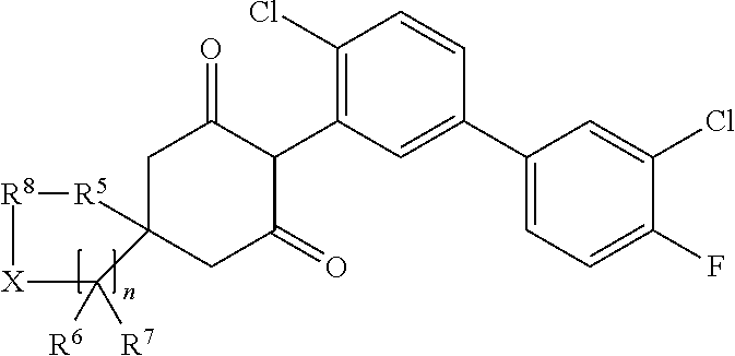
C1C2(CC(=O)C(C3=C(Cl)C=CC(C4=CC=C(F)C(Cl)=C4)=C3)C1=O)[R5][R8][X]C2([R6])[R7]
